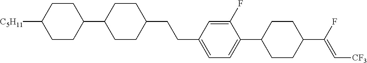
C1CC(C2CCC(CCC3=CC=C(C4CCC(C(F)=C[CF3])CC4)C(F)=C3)CC2)CCC1[C5H11]
